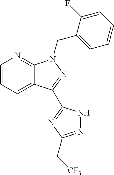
C1=CC=C2C(=N1)N(CC1=CC=CC=C1F)N=C2C1=NC(C[CF3])=NN1
